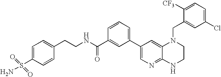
C1(C2=CC=CC(C(NCCC3=CC=C(S(N)(=O)=O)C=C3)=O)=C2)=CN=C2C(=C1)N(CC1=CC(Cl)=CC=C1[CF3])CCN2
